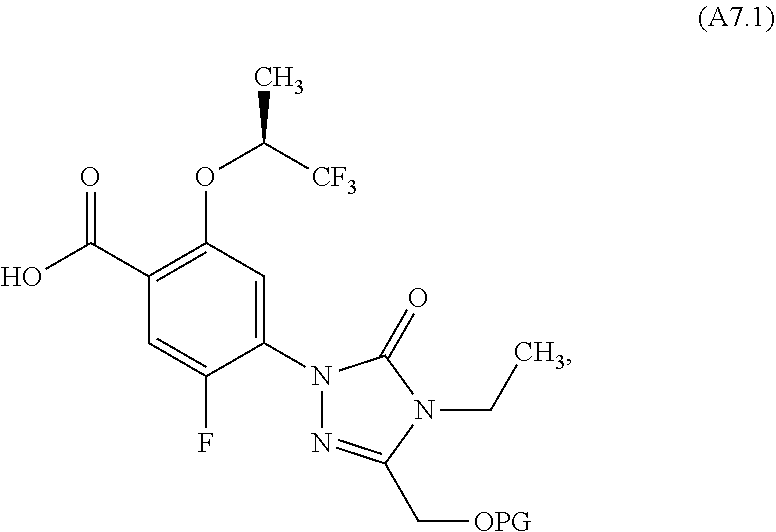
C(C1=C(OC(C)[CF3])C=C(N2N=C(C[OPG])N(CC)C2=O)C(F)=C1)(O)=O
